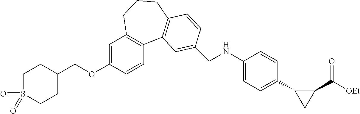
C(NC1=CC=C(C2CC2C([OEt])=O)C=C1)C1=CC2=C(CCCC3=C2C=CC(OCC2CCS(=O)(=O)CC2)=C3)C=C1
